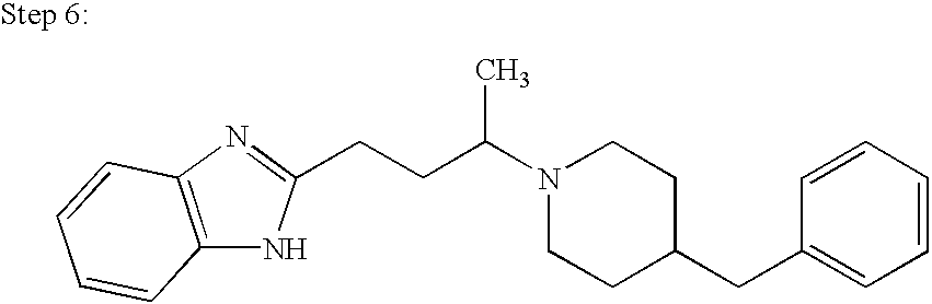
N1(C(CCC2=NC3=C(N2)C=CC=C3)C)CCC(CC2=CC=CC=C2)CC1
